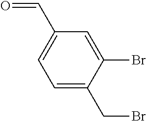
C1=C(C=O)C=C(Br)C(CBr)=C1
